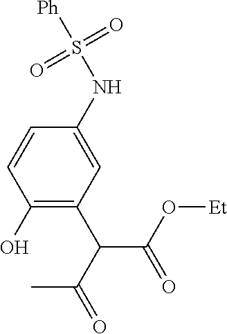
C1(NS([Ph])(=O)=O)=CC(C(C(=O)C)C(O[Et])=O)=C(O)C=C1
